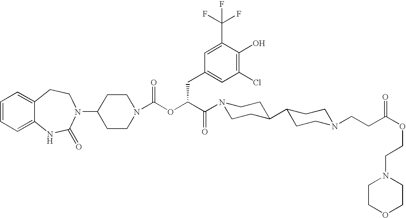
C1(N2C(=O)NC3=CC=CC=C3CC2)CCN(C(OC(C(=O)N2CCC(C3CCN(CCC(OCCN4CCOCC4)=O)CC3)CC2)CC2=CC(Cl)=C(O)C(C(F)(F)F)=C2)=O)CC1
